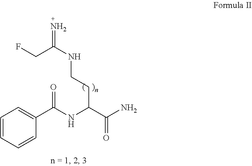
C(CCNC(CF)=N)(C(=O)N)NC(C1=CC=CC=C1)=O
